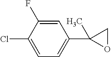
C1=C(F)C(Cl)=CC=C1C1(C)OC1
